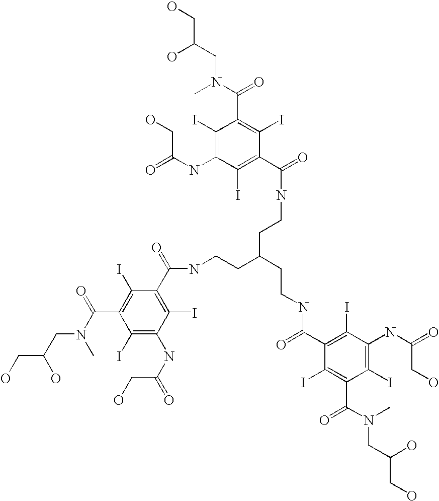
C1(I)=C(NC(=O)CO)C(I)=C(C(NCCC(CCNC(C2=C(I)C(NC(=O)CO)=C(I)C(C(N(C)CC(CO)O)=O)=C2I)=O)CCNC(C2=C(I)C(NC(=O)CO)=C(I)C(C(N(C)CC(CO)O)=O)=C2I)=O)=O)C(I)=C1C(=O)N(CC(CO)O)C
